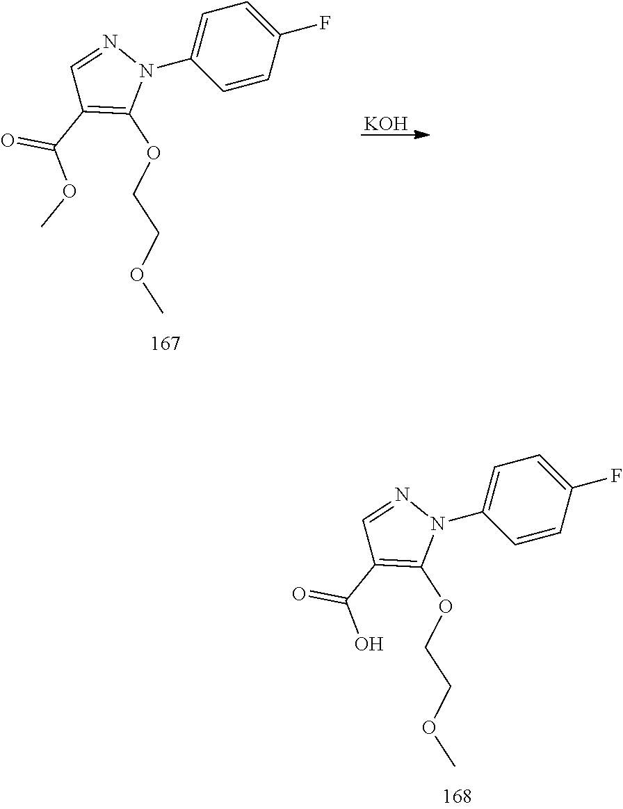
C1=CC(F)=CC=C1N1N=CC(C(OC)=O)=C1OCCOC.[KOH].C1=CC(F)=CC=C1N1N=CC(C(O)=O)=C1OCCOC
